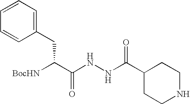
[BocHN]C(C(NNC(C1CCNCC1)=O)=O)CC1=CC=CC=C1
